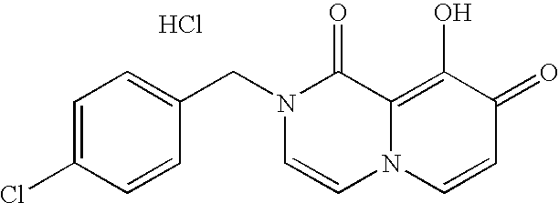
C1=C(CN2C=CN3C(=C(O)C(=O)C=C3)C2=O)C=CC(Cl)=C1.Cl
